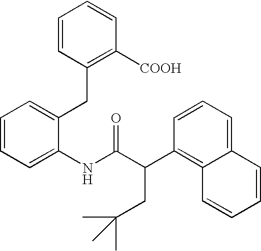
C1=CC=C(NC(C(C2=C3C(=CC=C2)C=CC=C3)CC(C)(C)C)=O)C(CC2=C([COOH])C=CC=C2)=C1
